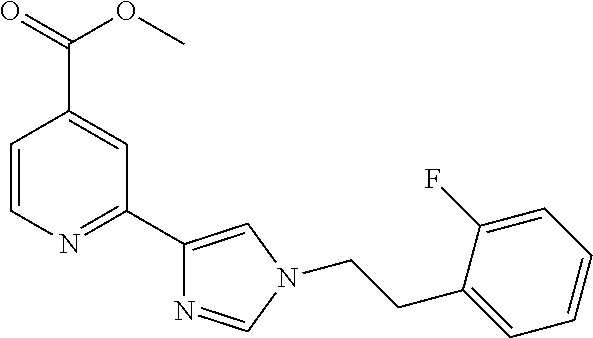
C1=CN=C(C2=CN(CCC3=CC=CC=C3F)C=N2)C=C1C(OC)=O
